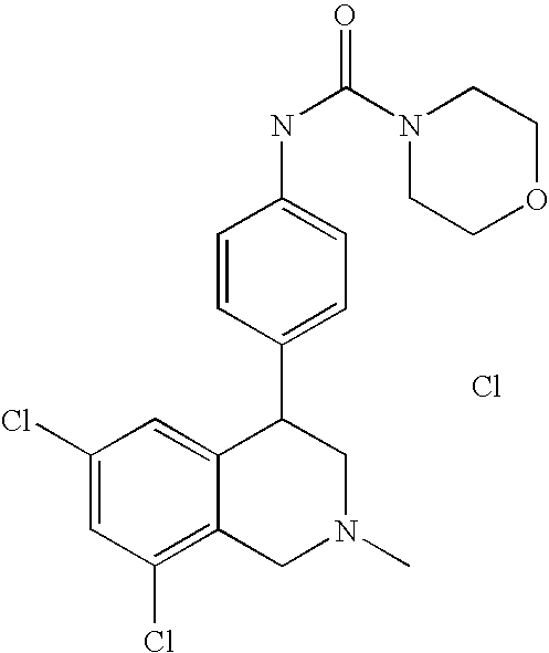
C1(Cl)=CC(Cl)=C2C(=C1)C(C1=CC=C(NC(=O)N3CCOCC3)C=C1)CN(C)C2.Cl
